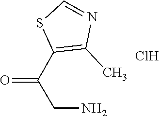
Cl.C1(C(CN)=O)=C(C)N=CS1
